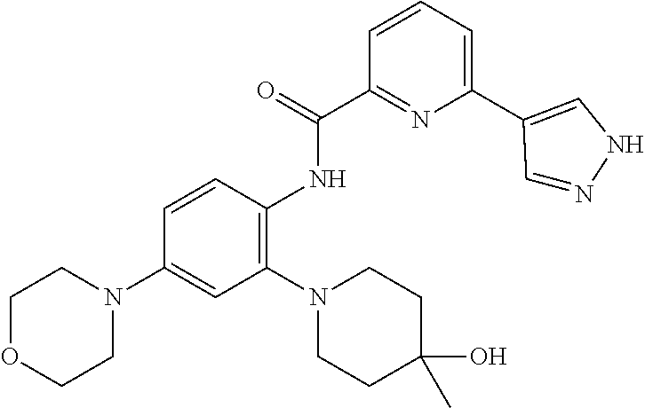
C1(C(=O)NC2=C(N3CCC(O)(C)CC3)C=C(N3CCOCC3)C=C2)=NC(C2=CNN=C2)=CC=C1
